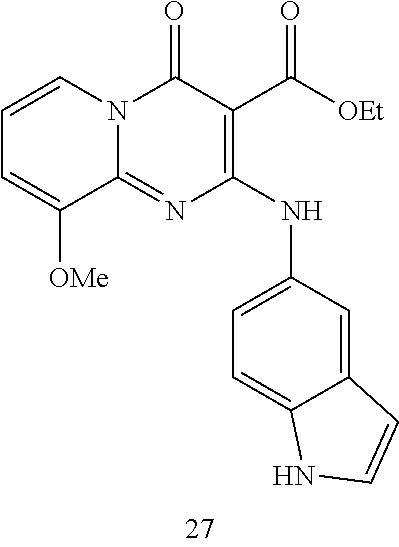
C1=CC=C([OMe])C2=NC(NC3=CC=C4C(=C3)C=CN4)=C(C([OEt])=O)C(=O)N12
